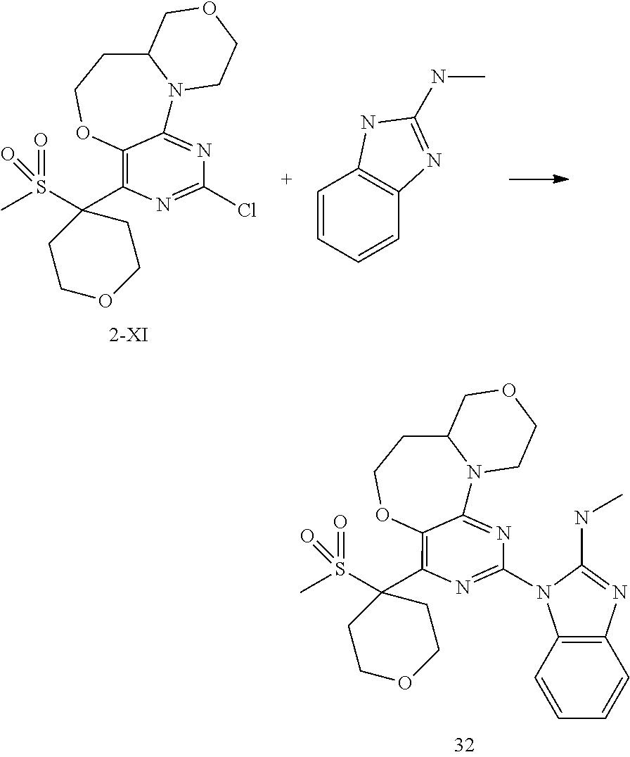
C12=C(C3(S(C)(=O)=O)CCOCC3)N=C(N3C4=C(C=CC=C4)N=C3NC)N=C1N1C(CCO2)COCC1.C12=C(C3(S(C)(=O)=O)CCOCC3)N=C(Cl)N=C1N1C(CCO2)COCC1.C1=CC=CC2=C1NC(NC)=N2
